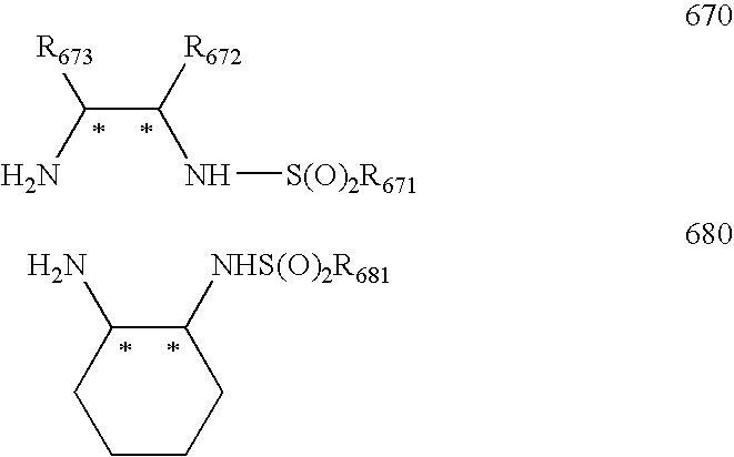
C(C([R672])N[S(O)2R671])(N)[R673].C1CCC([NHS(O)2R681])C(N)C1
